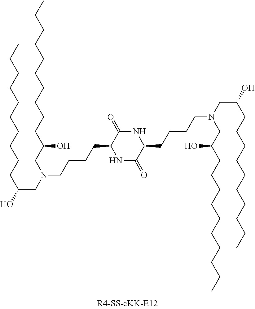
C(N(CC(CCCCCCCCCC)O)CCCCC1NC(=O)C(CCCCN(CC(CCCCCCCCCC)O)CC(CCCCCCCCCC)O)NC1=O)C(CCCCCCCCCC)O
